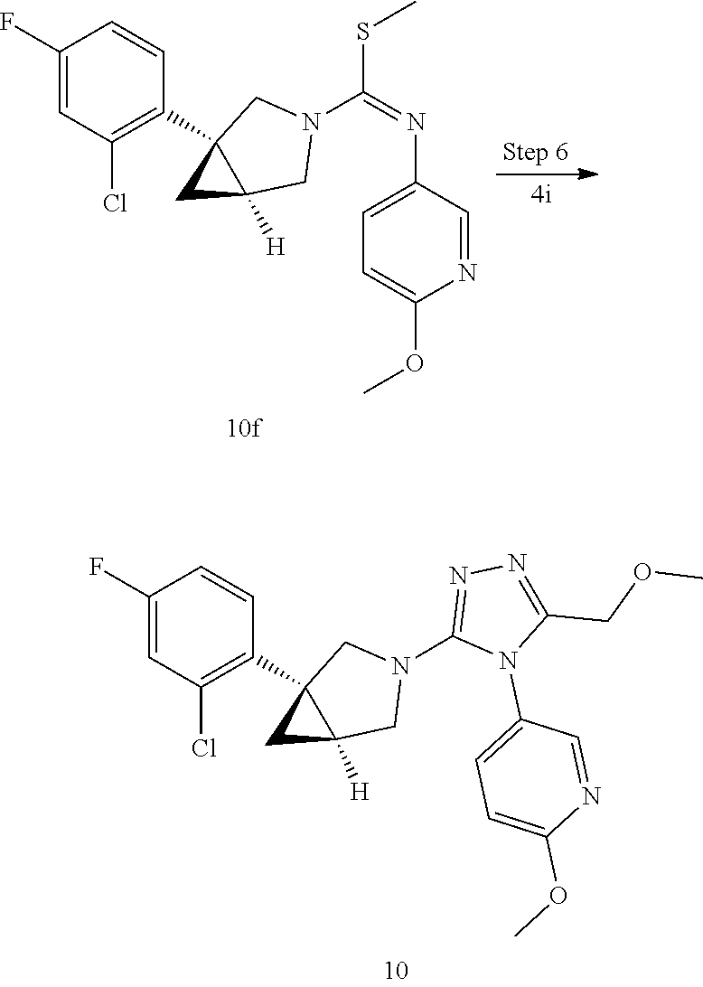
C1(F)=CC(Cl)=C(C23C([H])(CN(C(SC)=NC4=CC=C(OC)N=C4)C2)C3)C=C1.C1(F)=CC(Cl)=C(C23C([H])(CN(C4=NN=C(COC)N4C4=CC=C(OC)N=C4)C2)C3)C=C1
